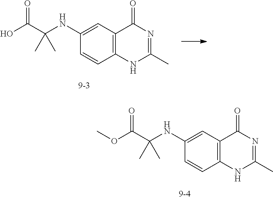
C12=C(C=C(NC(C(OC)=O)(C)C)C=C1)C(=O)N=C(C)N2.C12=C(C=C(NC(C(O)=O)(C)C)C=C1)C(=O)N=C(C)N2
